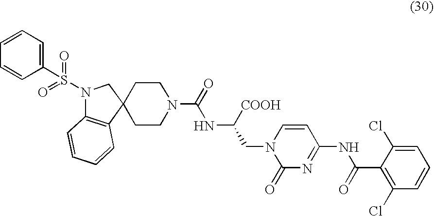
N(C([COOH])CN1C(=O)N=C(NC(C2=C(Cl)C=CC=C2Cl)=O)C=C1)C(N1CCC2(CC1)CN(S(=O)(=O)C1=CC=CC=C1)C1=C2C=CC=C1)=O
